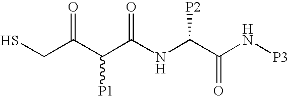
SCC(C(C(NC(C(N[P3])=O)[P2])=O)[P1])=O
